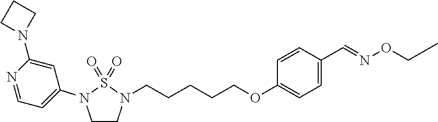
C1CN(CCCCCOC2=CC=C(C=NOCC)C=C2)S(=O)(=O)N1C1=CC=NC(N2CCC2)=C1
